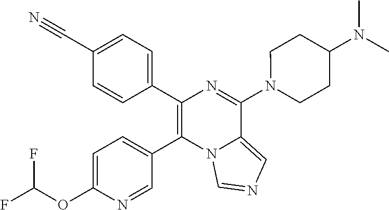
C1(C2=CC=C(C#N)C=C2)=C(C2=CC=C(OC(F)F)N=C2)N2C(=CN=C2)C(N2CCC(N(C)C)CC2)=N1
